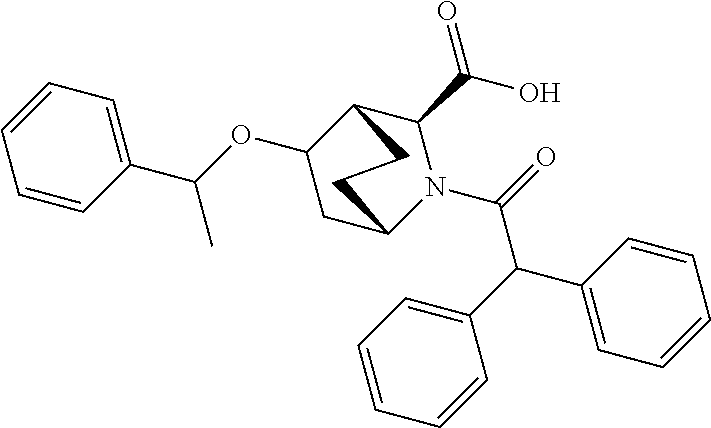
C1=CC=CC(C(C2=CC=CC=C2)C(=O)N2C(C(O)=O)C3C(OC(C4=CC=CC=C4)C)CC2CC3)=C1
